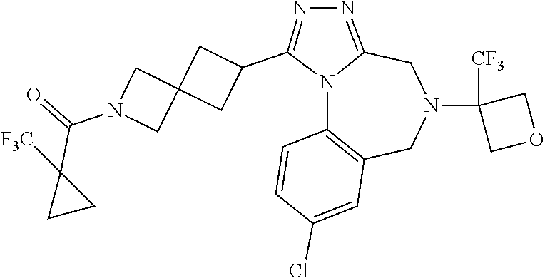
N12C3=C(CN(C4([CF3])COC4)CC1=NN=C2C1CC2(C1)CN(C(=O)C1([F3C])CC1)C2)C=C(Cl)C=C3
